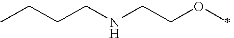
C(NCCOC)CCC
